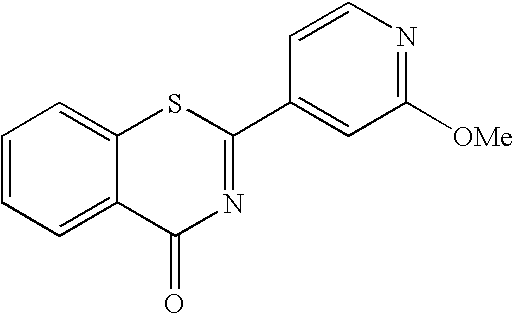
C1=CC=C2C(=C1)SC(C1=CC([OMe])=NC=C1)=NC2=O
